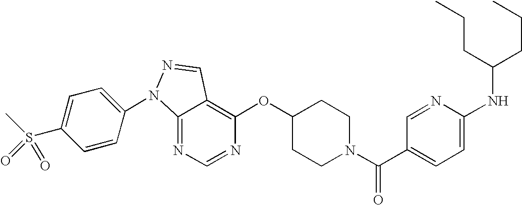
C12=NC=NC(OC3CCN(C(C4=CC=C(NC(CCC)CCC)N=C4)=O)CC3)=C1C=NN2C1=CC=C(S(C)(=O)=O)C=C1
